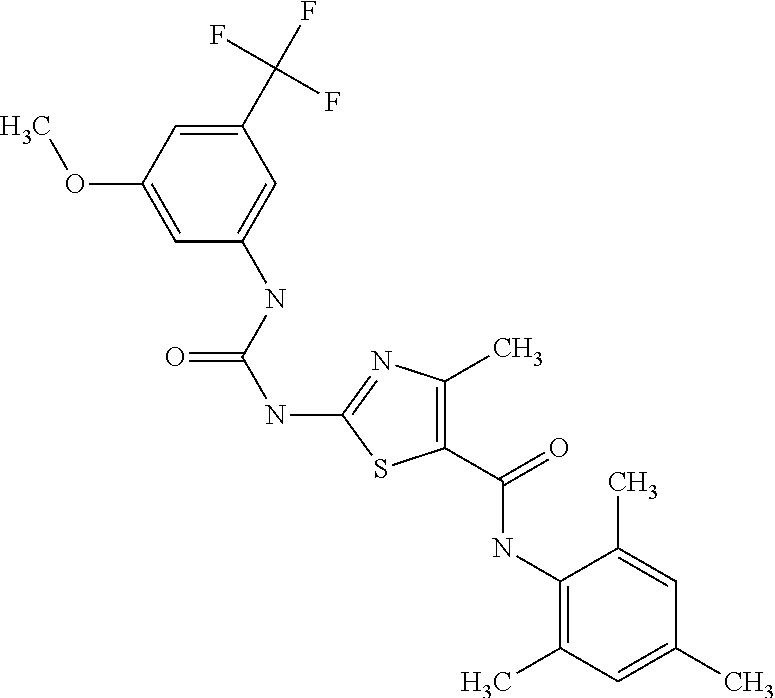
C1(C(F)(F)F)=CC(OC)=CC(NC(NC2=NC(C)=C(C(NC3=C(C)C=C(C)C=C3C)=O)S2)=O)=C1
